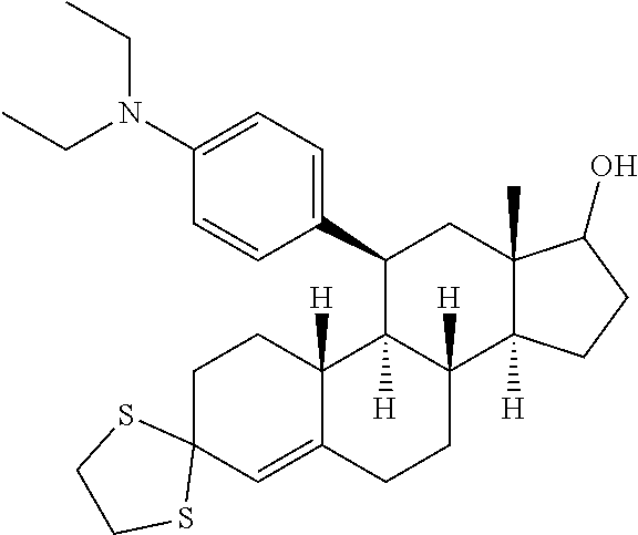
C1C2(C=C3C([H])(C1)C1([H])C([H])(CC3)C3([H])C(C)(CC1C1=CC=C(N(CC)CC)C=C1)C(O)CC3)SCCS2
